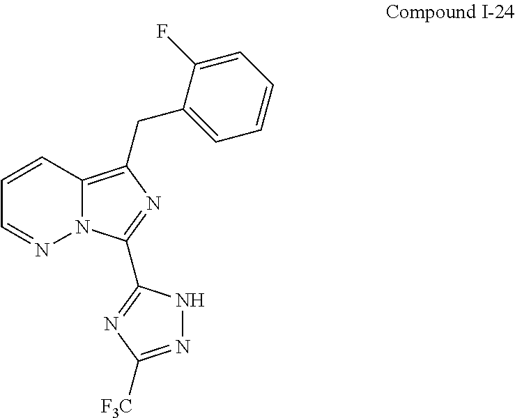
N12C(=C(CC3=CC=CC=C3F)N=C1C1=NC([F3C])=NN1)C=CC=N2
